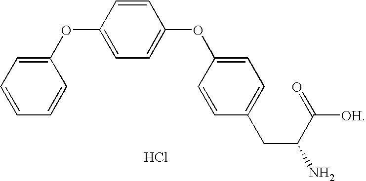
C1(OC2=CC=C(OC3=CC=C(CC(N)C(=O)[OH])C=C3)C=C2)=CC=CC=C1.Cl
